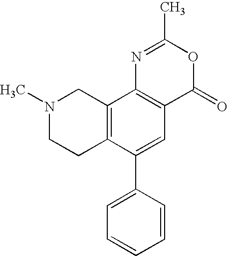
N1(C)CCC2=C(C1)C1=C(C=C2C2=CC=CC=C2)C(=O)OC(C)=N1
